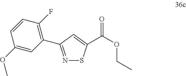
C1(OC)=CC(C2=NSC(C(OCC)=O)=C2)=C(F)C=C1
